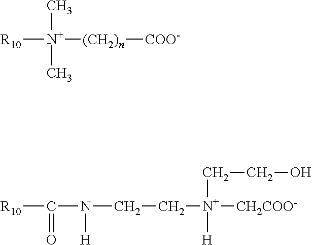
[R10][N+](C)(C)[(CH2)n][COO-].[R10]C(=O)N([H])CC[N+]([H])(CCO)[CH2COO-]
